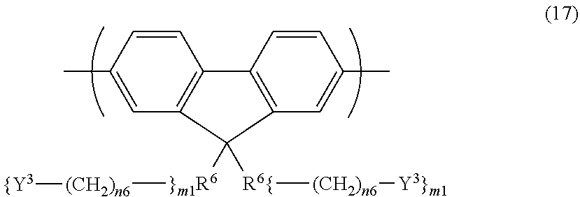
C12=C(C=C(C)C=C1)C([R6{][(CH2)n6][Y3}m1])([}m1R6][(CH2)n6][{Y3])C1=C2C=CC(C)=C1
